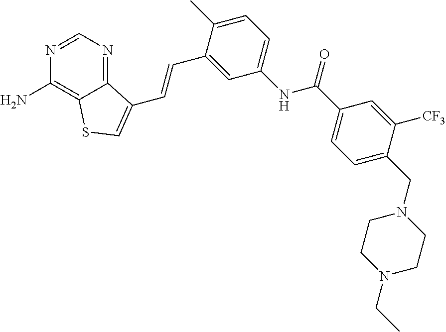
C1=NC(N)=C2C(=N1)C(C=CC1=CC(NC(C3=CC=C(CN4CCN(CC)CC4)C([CF3])=C3)=O)=CC=C1C)=CS2
